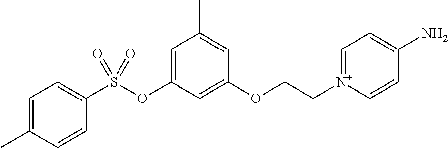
C1=C(C)C=CC(S(OC2=CC(C)=CC(OCC[N+]3=CC=C(N)C=C3)=C2)(=O)=O)=C1
